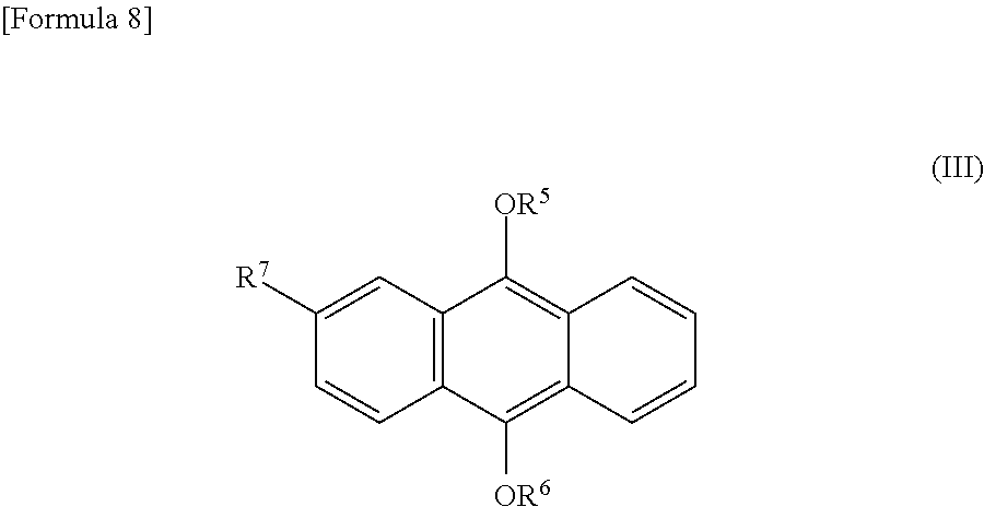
C1([R7])=CC2=C(C=C1)C([OR6])=C1C(=C2[OR5])C=CC=C1
